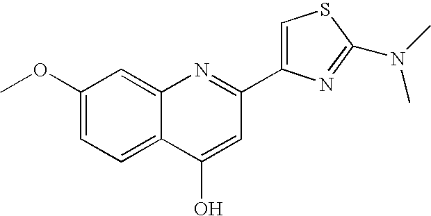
C1(OC)=CC=C2C(=C1)N=C(C1=CSC(N(C)C)=N1)C=C2O
